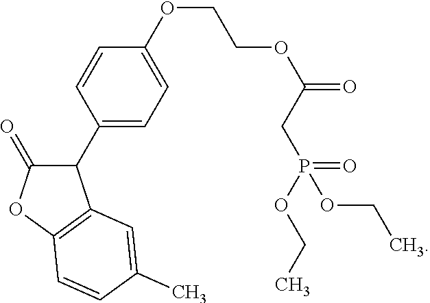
C1=C(OCCOC(=O)CP(OCC)(=O)OCC)C=CC(C2C(=O)OC3=C2C=C(C)C=C3)=C1
